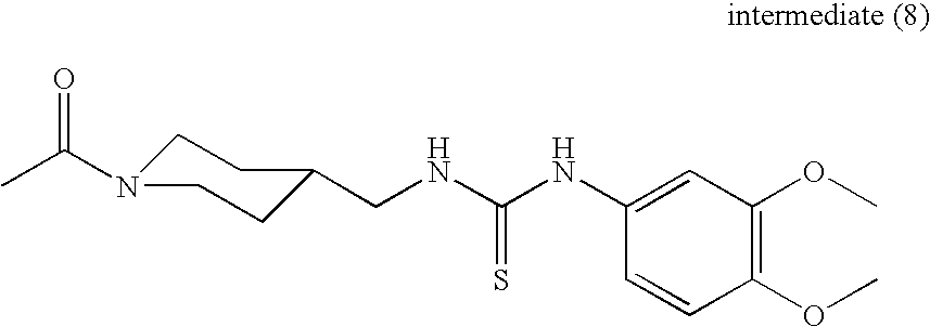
C1N(C(C)=O)CCC(CNC(NC2=CC(OC)=C(OC)C=C2)=S)C1
